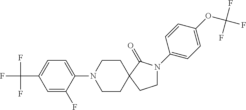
C1(N2CCC3(CC2)CCN(C2=CC=C(OC(F)(F)F)C=C2)C3=O)=CC=C(C(F)(F)F)C=C1F
